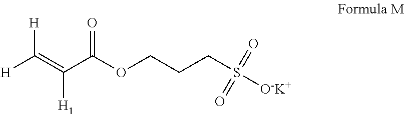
C(=C(C(OCCCS(=O)([O-K+])=O)=O)[H1])([H])[H]
